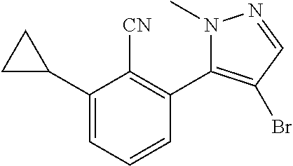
C1(C2CC2)=CC=CC(C2=C(Br)C=NN2C)=C1[CN]
